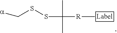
S(C(C)(C)[R]C)SC[a]
